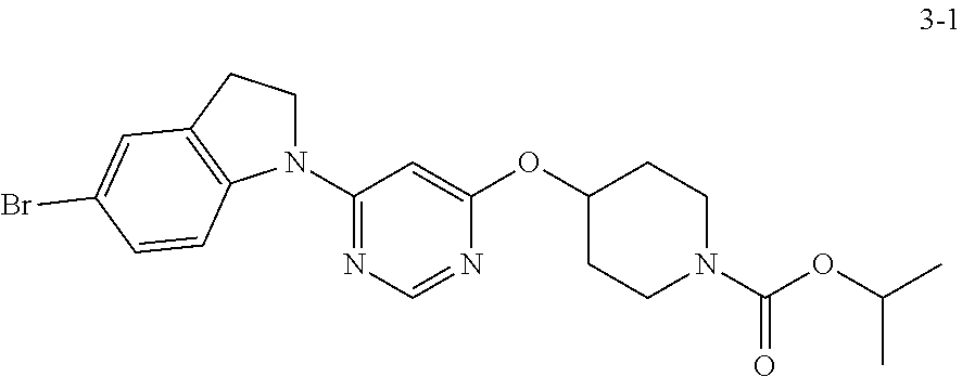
N1(C2=NC=NC(OC3CCN(C(OC(C)C)=O)CC3)=C2)CCC2=C1C=CC(Br)=C2
